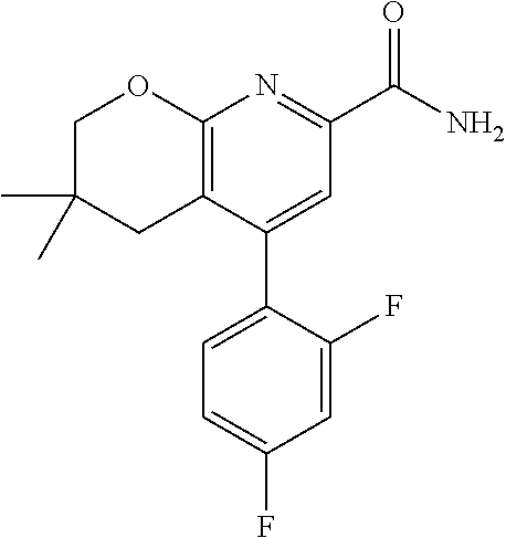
C1(C(=O)N)=NC2=C(C(C3=CC=C(F)C=C3F)=C1)CC(C)(C)CO2
